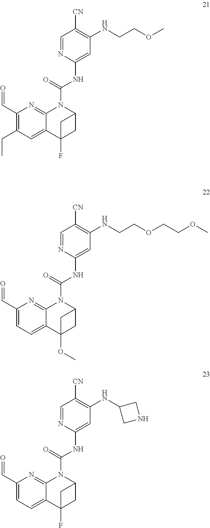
C1=NC(NC(N2C3=NC(C=O)=C(CC)C=C3C3(F)CC2C3)=O)=CC(NCCOC)=C1[CN].C1=NC(NC(N2C3=NC(C=O)=CC=C3C3(OC)CC2C3)=O)=CC(NCCOCCOC)=C1[CN].C1=NC(NC(N2C3=NC(C=O)=CC=C3C3(F)CC2C3)=O)=CC(NC2CNC2)=C1[CN]
